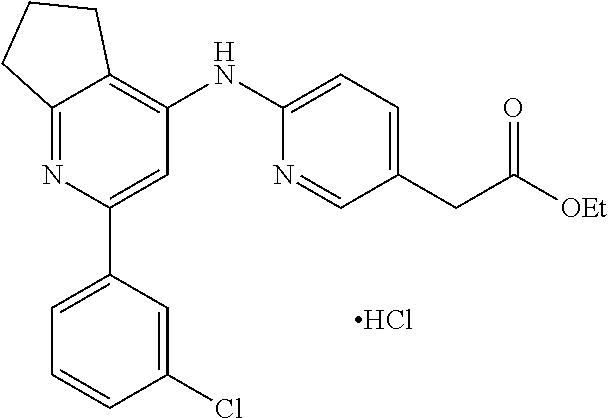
Cl.C12=NC(C3=CC=CC(Cl)=C3)=CC(NC3=CC=C(CC([OEt])=O)C=N3)=C1CCC2
